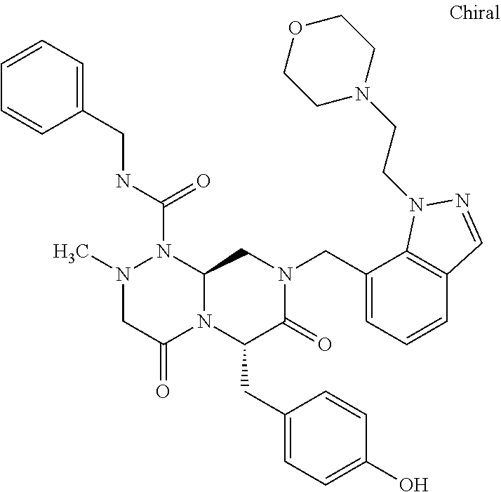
N1(C)CC(=O)N2C(N1C(NCC1=CC=CC=C1)=O)CN(CC1=CC=CC3=C1N(CCN1CCOCC1)N=C3)C(=O)C2CC1=CC=C(O)C=C1
